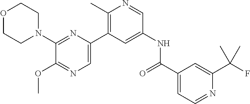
O1CCN(C2=NC(C3=C(C)N=CC(NC(C4=CC=NC(C(F)(C)C)=C4)=O)=C3)=CN=C2OC)CC1
